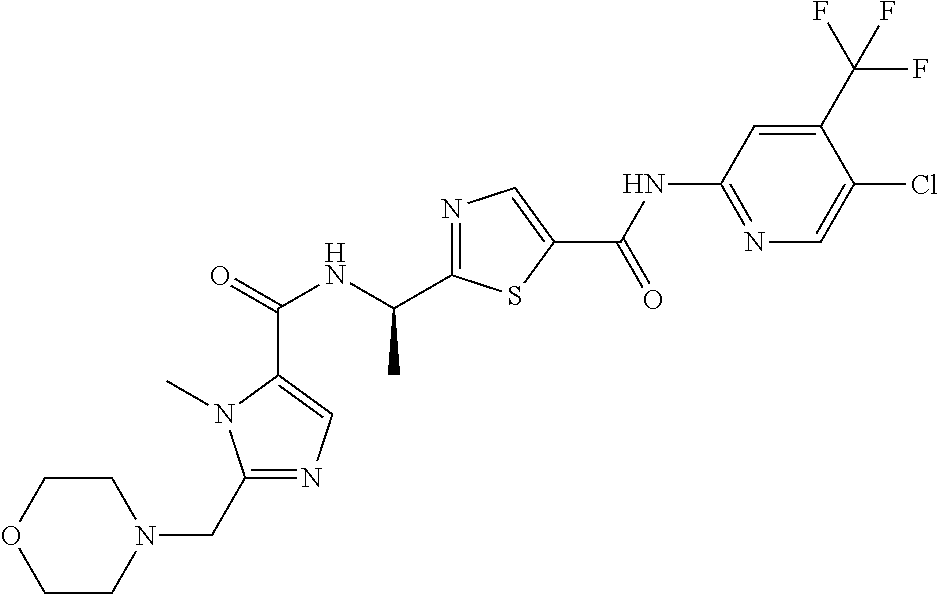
C(=O)(NC(C1=NC=C(C(NC2=NC=C(Cl)C(C(F)(F)F)=C2)=O)S1)C)C1=CN=C(CN2CCOCC2)N1C
